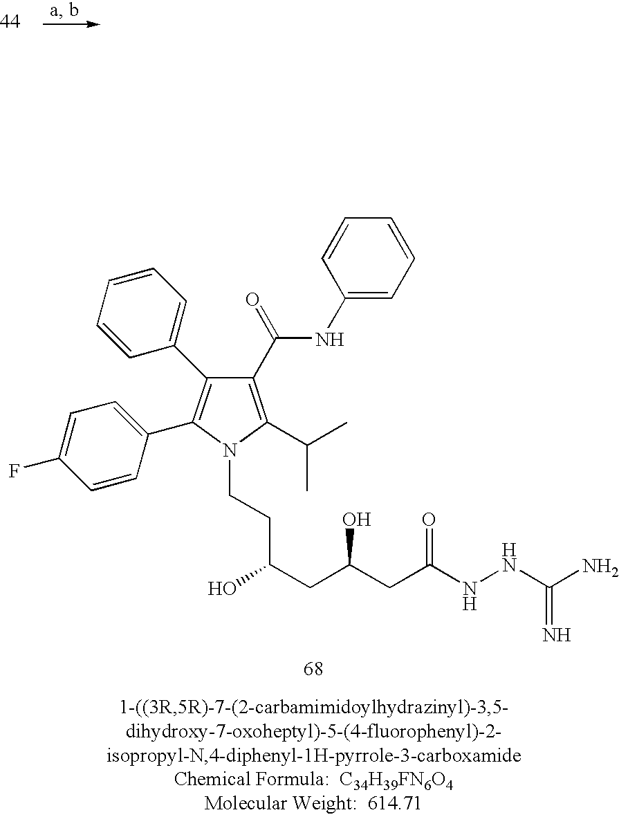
C1(C(=O)NC2=CC=CC=C2)=C(C(C)C)N(CCC(CC(CC(NNC(N)=N)=O)O)O)C(C2=CC=C(F)C=C2)=C1C1=CC=CC=C1
